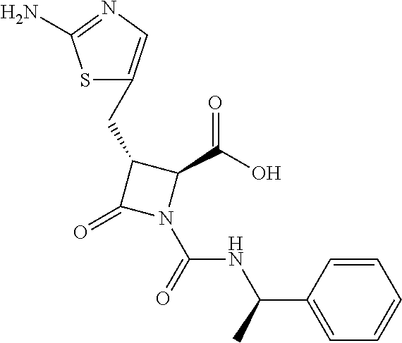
C1(CC2=CN=C(N)S2)C(=O)N(C(=O)NC(C)C2=CC=CC=C2)C1C(O)=O
